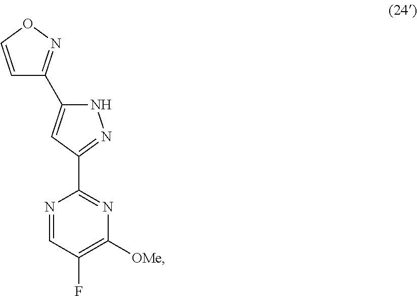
C1=CON=C1C1=CC(C2=NC([OMe])=C(F)C=N2)=NN1
